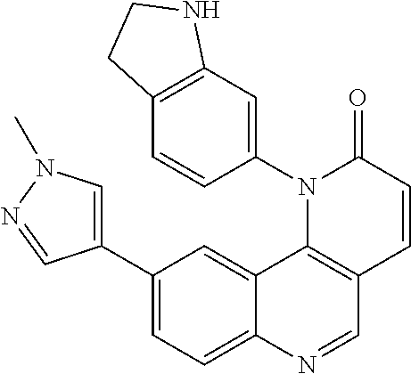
C1(C2=CN(C)N=C2)=CC=C2C(=C1)C1=C(C=N2)C=CC(=O)N1C1=CC2=C(C=C1)CCN2
